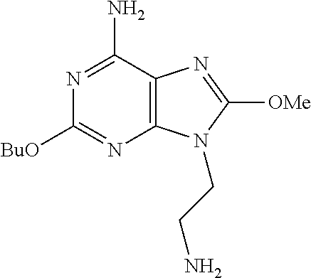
C1([BuO])=NC2=C(C(N)=N1)N=C([OMe])N2CCN
